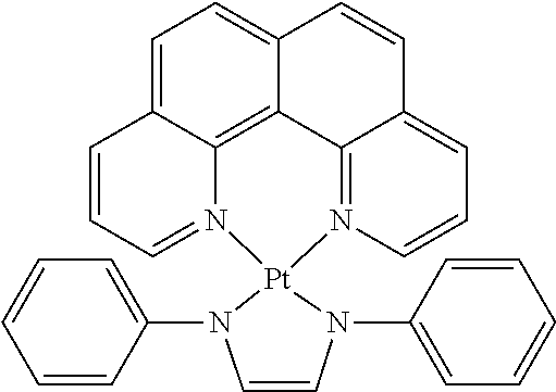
C1=C2C3=C4C(=C1)C=CC1=CC=CN(=C41)[Pt]1(N3=CC=C2)N(C2=CC=CC=C2)C=CN1C1=CC=CC=C1
